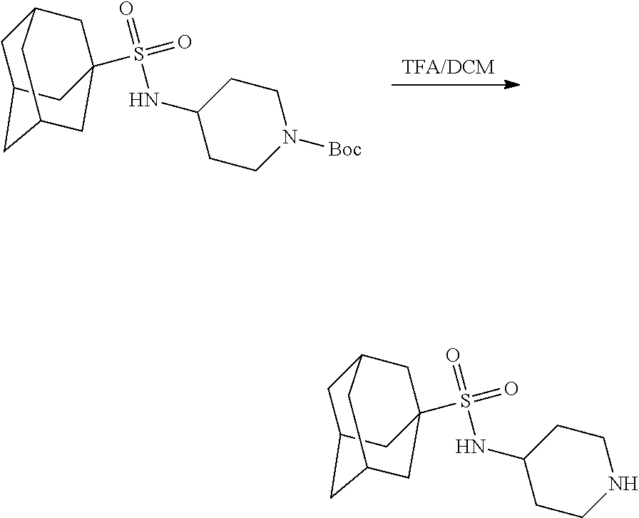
[TFA/DCM].S(=O)(NC1CCN([Boc])CC1)(C12CC3CC(CC(C1)C3)C2)=O.S(=O)(NC1CCNCC1)(C12CC3CC(CC(C1)C3)C2)=O
